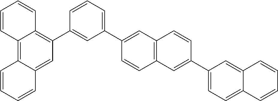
C12=C3C(=CC(C4=CC(C5=CC6=C(C=C5)C=C(C5=CC=C7C(=C5)C=CC=C7)C=C6)=CC=C4)=C1C=CC=C2)C=CC=C3
